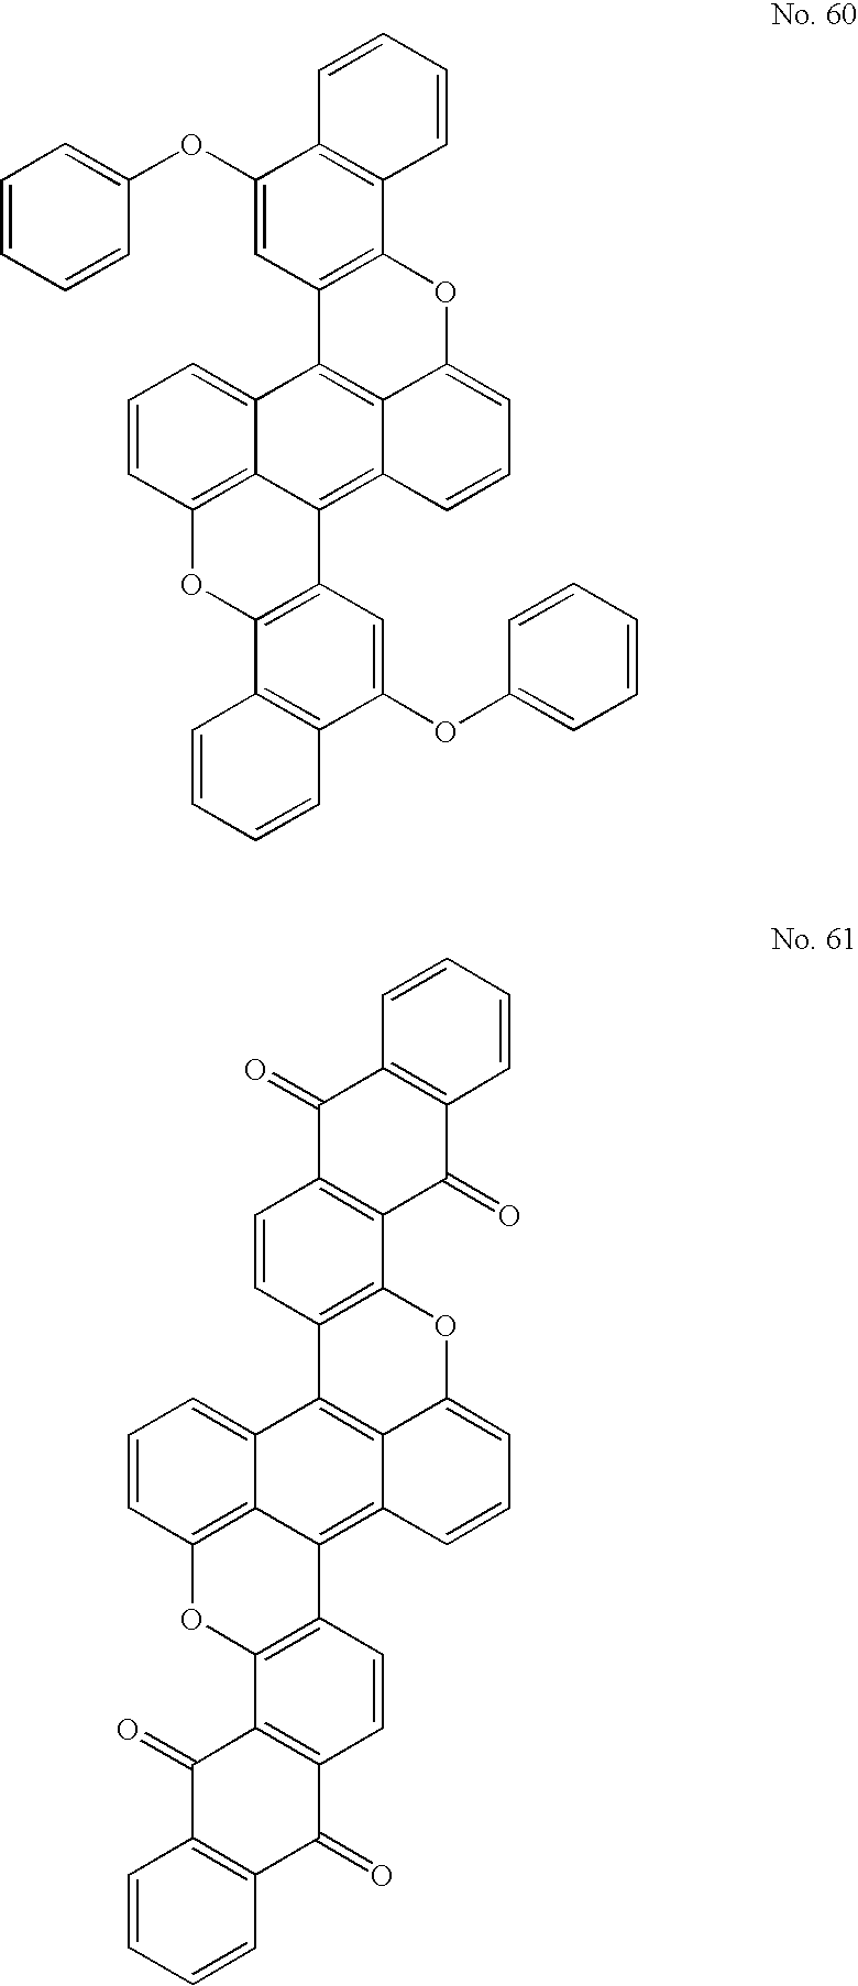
C1=CC=CC2=C1C(OC1=CC=CC=C1)=CC1=C2OC2=CC=CC3=C4C5=C(C=CC=C5C1=C23)OC1=C4C=C(OC2=CC=CC=C2)C2=C1C=CC=C2.C1(=O)C2=C(C(=O)C3=C1C=CC=C3)C1=C(C=C2)C2=C3C(=CC=CC3=C3C4=C(C=CC=C24)OC2=C3C=CC3=C2C(=O)C2=C(C3=O)C=CC=C2)O1
